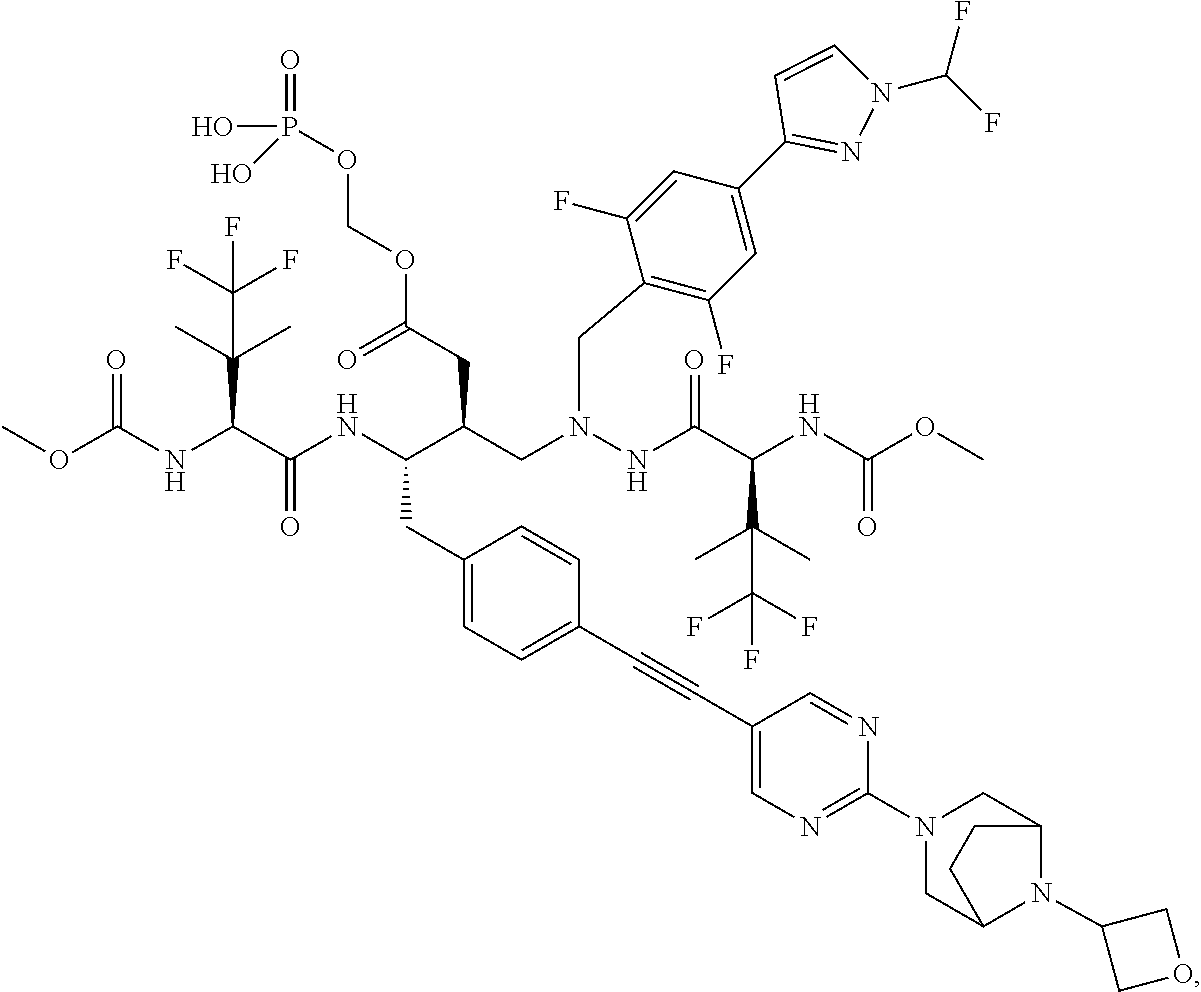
COC(NC(C(NC(C(CN(CC1=C(F)C=C(C2=NN(C(F)F)C=C2)C=C1F)NC(C(NC(OC)=O)C(C)(C)C(F)(F)F)=O)CC(OCOP(O)(O)=O)=O)CC1=CC=C(C#CC2=CN=C(N3CC4N(C5COC5)C(C3)CC4)N=C2)C=C1)=O)C(C)(C)C(F)(F)F)=O
